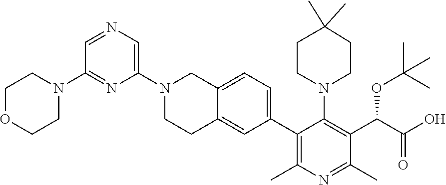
C1(C2=C(C)N=C(C)C(C(C(O)=O)OC(C)(C)C)=C2N2CCC(C)(C)CC2)=CC=C2C(=C1)CCN(C1=CN=CC(N3CCOCC3)=N1)C2
